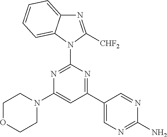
N1(C2=NC(N3CCOCC3)=CC(C3=CN=C(N)N=C3)=N2)C([CHF2])=NC2=CC=CC=C12
